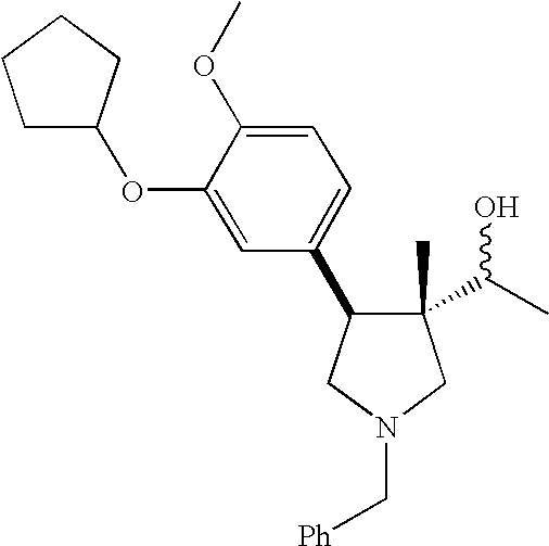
C1(C2C(C)(C(C)O)CN(C[Ph])C2)=CC=C(OC)C(OC2CCCC2)=C1
